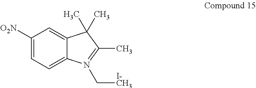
C1([O2N])=CC=C2C(=C1)C(C)(C)C(C)=N2C[I-CH3]
